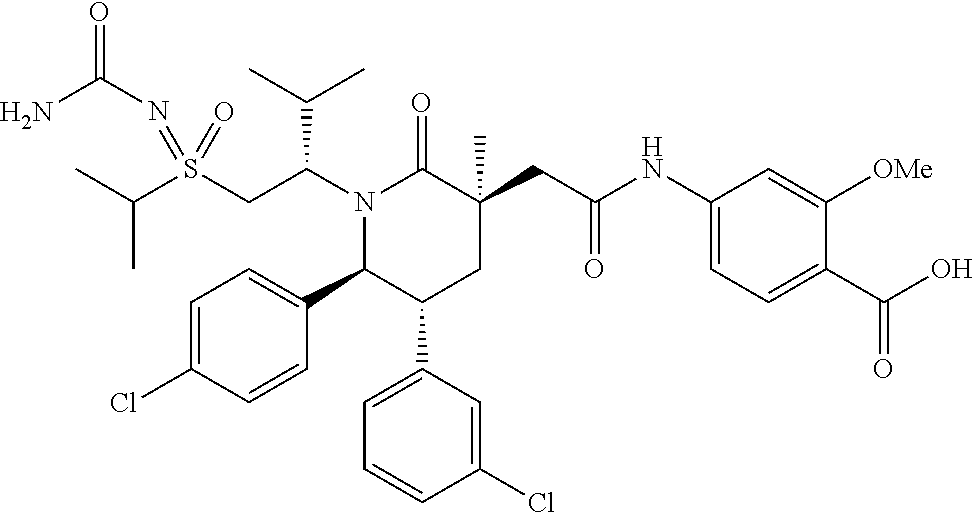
C(C)(C)S(CC(N1C(=O)C(CC(NC2=CC=C(C(O)=O)C([OMe])=C2)=O)(C)CC(C2=CC=CC(Cl)=C2)C1C1=CC=C(Cl)C=C1)C(C)C)(=NC(N)=O)=O
